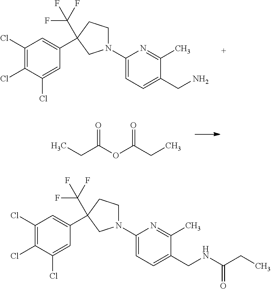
C1(Cl)=C(Cl)C(Cl)=CC(C2(C(F)(F)F)CCN(C3=CC=C(CN)C(C)=N3)C2)=C1.C(C(OC(CC)=O)=O)C.C1(Cl)=C(Cl)C(Cl)=CC(C2(C(F)(F)F)CCN(C3=CC=C(CNC(CC)=O)C(C)=N3)C2)=C1
